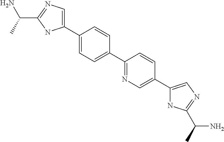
C1(C2=CC=C(C3=NC=C(C4=CN=C(C(C)N)N4)C=C3)C=C2)=CN=C(C(N)C)N1
